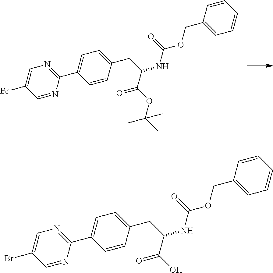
C1=CC(CC(NC(=O)OCC2=CC=CC=C2)C(OC(C)(C)C)=O)=CC=C1C1=NC=C(Br)C=N1.C1=CC(CC(NC(=O)OCC2=CC=CC=C2)C(O)=O)=CC=C1C1=NC=C(Br)C=N1
